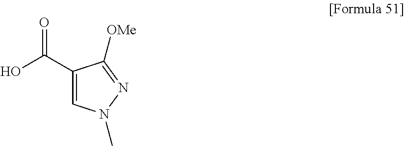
C1(C(O)=O)=CN(C)N=C1[OMe]
